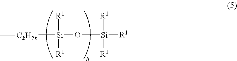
[CkH2k]([Si]([R1])(O[Si]([R1])([R1])[R1])[R1])C
